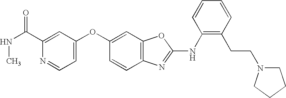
CNC(=O)C1=CC(OC2=CC3=C(C=C2)N=C(NC2=C(CCN4CCCC4)C=CC=C2)O3)=CC=N1
